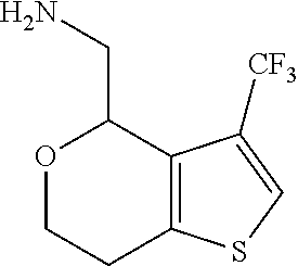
O1CCC2=C(C([CF3])=CS2)C1CN
